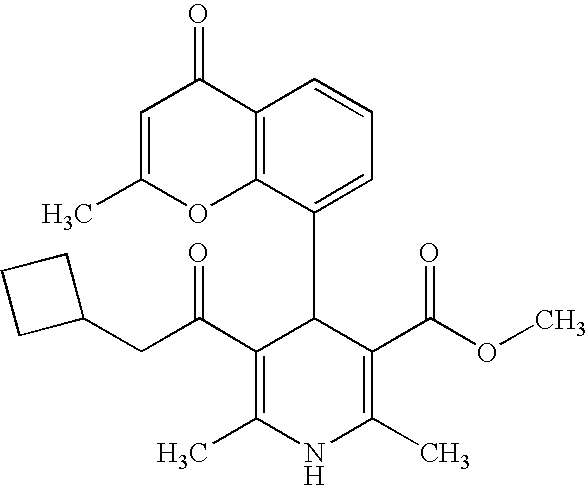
C12=C(C(C3C(C(CC4CCC4)=O)=C(C)NC(C)=C3C(OC)=O)=CC=C1)OC(C)=CC2=O
